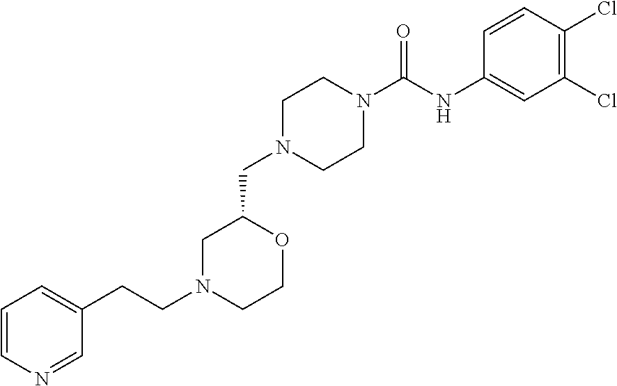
C1N(CC2CN(CCC3=CC=CN=C3)CCO2)CCN(C(NC2=CC(Cl)=C(Cl)C=C2)=O)C1
